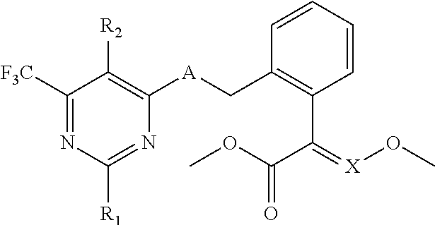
C1([F3C])=NC([R1])=NC([A]CC2=C(C(=[X]OC)C(=O)OC)C=CC=C2)=C1[R2]
